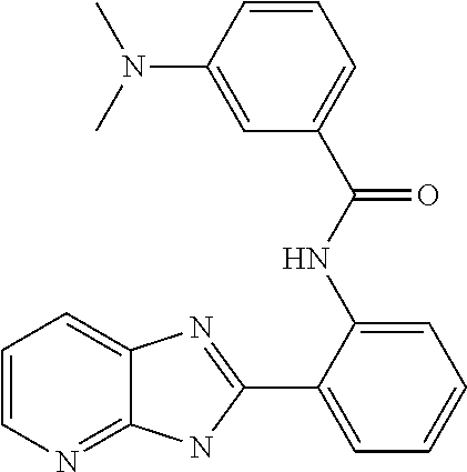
C1(C2=CC=CC=C2NC(C2=CC=CC(N(C)C)=C2)=O)=NC2=CC=CN=C2N1
